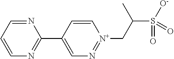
C1=C[N+](CC(S([O-])(=O)=O)C)=NC=C1C1=NC=CC=N1
